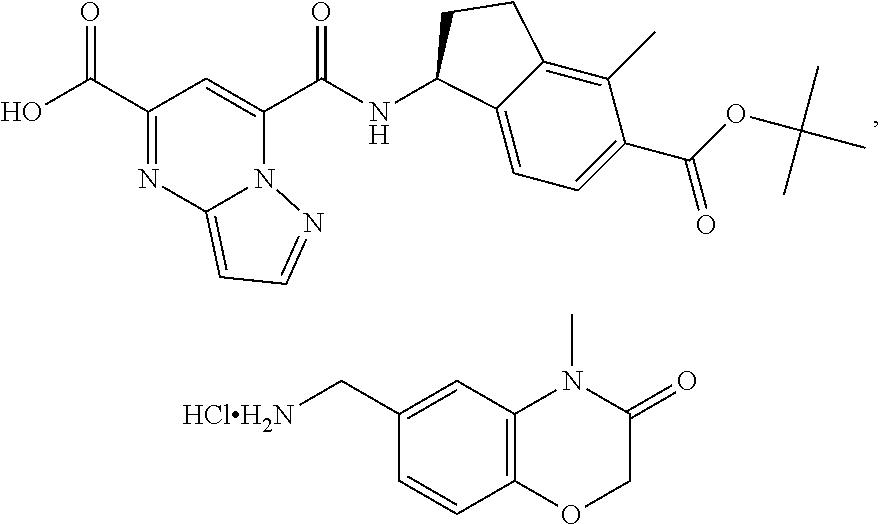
OC(C1=NC2=CC=NN2C(C(NC2C3=CC=C(C(=O)OC(C)(C)C)C(C)=C3CC2)=O)=C1)=O.C1=CC2=C(C=C1C[HClH2N])N(C)C(=O)CO2
